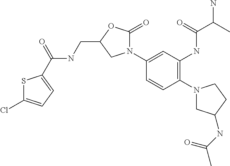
C(=O)(NCC1OC(=O)N(C2=CC(NC(C(N)C)=O)=C(N3CC(NC(C)=O)CC3)C=C2)C1)C1=CC=C(Cl)S1
